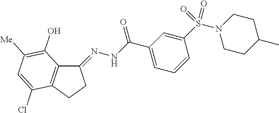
C1(=NNC(C2=CC=CC(S(N3CCC(C)CC3)(=O)=O)=C2)=O)C2=C(CC1)C(Cl)=CC([Me])=C2O
